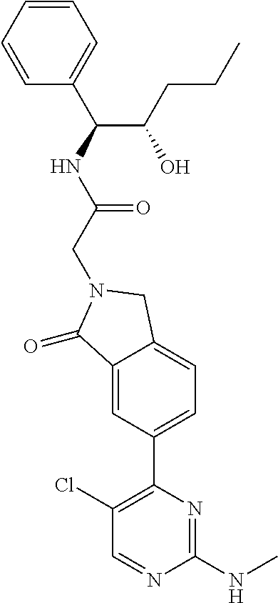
C1(=O)C2=CC(C3=C(Cl)C=NC(NC)=N3)=CC=C2CN1CC(NC(C1=CC=CC=C1)C(CCC)O)=O
